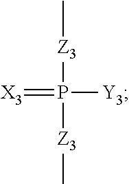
C[Z3]P(=[X3])([Y3])[Z3]C
